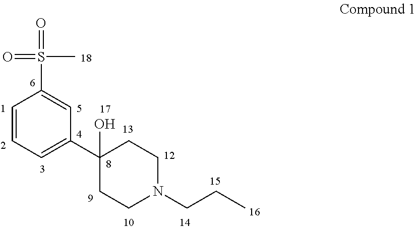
C1=CC=C(C2(O)CCN(CCC)CC2)C=C1S(=O)(=O)C
